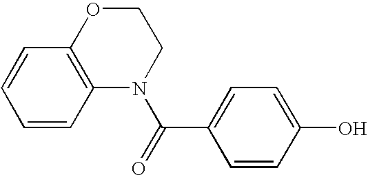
N1(C(=O)C2=CC=C(O)C=C2)CCOC2=C1C=CC=C2
